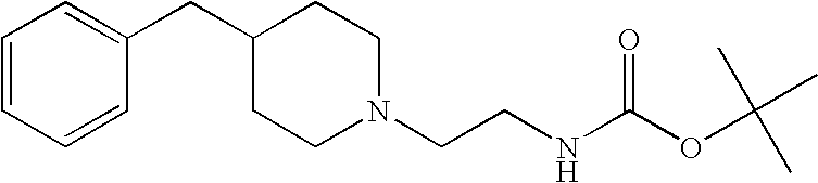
N1(CCNC(OC(C)(C)C)=O)CCC(CC2=CC=CC=C2)CC1
